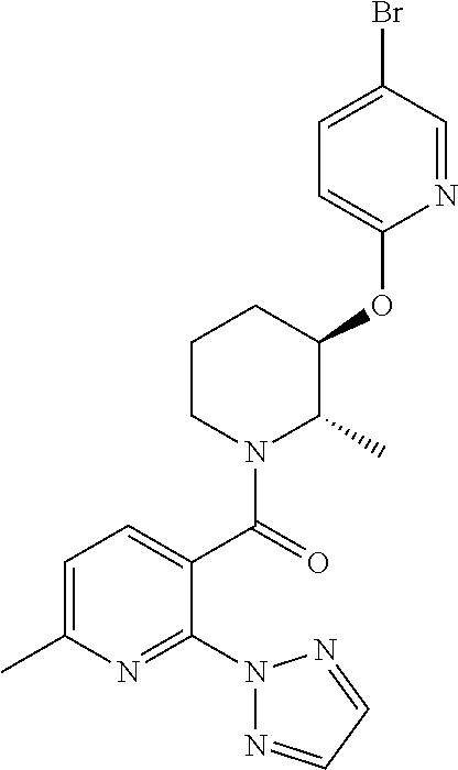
C1=C(C)N=C(N2N=CC=N2)C(C(=O)N2C(C)C(OC3=CC=C(Br)C=N3)CCC2)=C1
